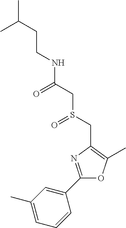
C(CC(C)C)NC(CS(CC1=C(C)OC(C2=CC(C)=CC=C2)=N1)=O)=O
